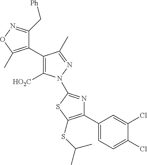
C1(C2=C([HO2C])N(C3=NC(C4=CC=C(Cl)C(Cl)=C4)=C(SC(C)C)S3)N=C2C)=C(C)ON=C1C[Ph]
